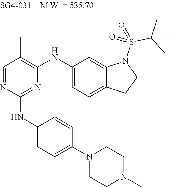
N1=C(NC2=CC=C(N3CCN(C)CC3)C=C2)N=CC(C)=C1NC1=CC=C2C(=C1)N(S(=O)(C(C)(C)C)=O)CC2
